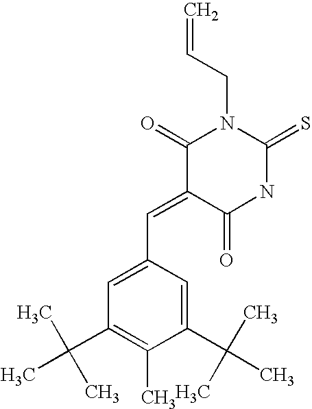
C=CCN1C(=O)C(=CC2=CC(C(C)(C)C)=C(C)C(C(C)(C)C)=C2)C(=O)NC1=S
